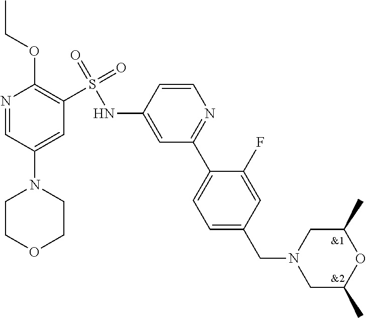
N1=CC(N2CCOCC2)=CC(S(NC2=CC(C3=CC=C(CN4CC(C)OC(C)C4)C=C3F)=NC=C2)(=O)=O)=C1OCC
